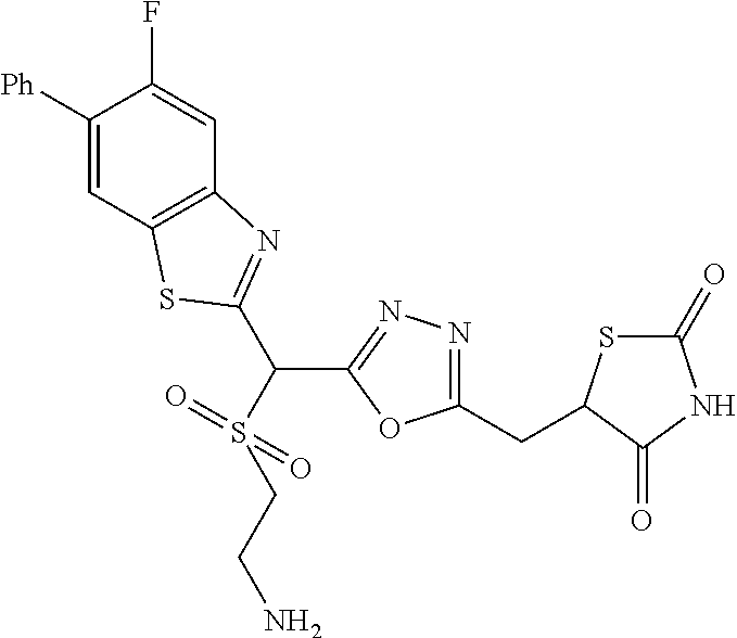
C1(CC2SC(=O)NC2=O)=NN=C(C(S(CCN)(=O)=O)C2=NC3=C(C=C([Ph])C(F)=C3)S2)O1
